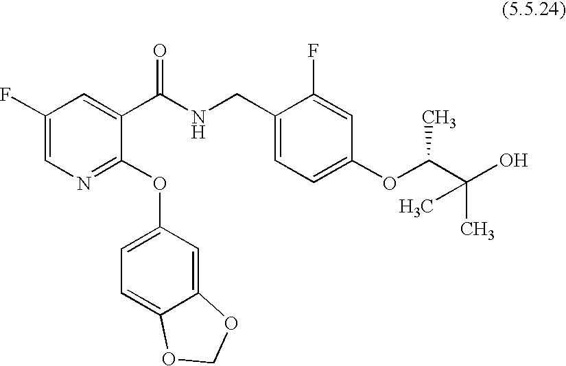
C1(F)=CN=C(OC2=CC=C3C(=C2)OCO3)C(C(NCC2=CC=C(OC(C)C(O)(C)C)C=C2F)=O)=C1
